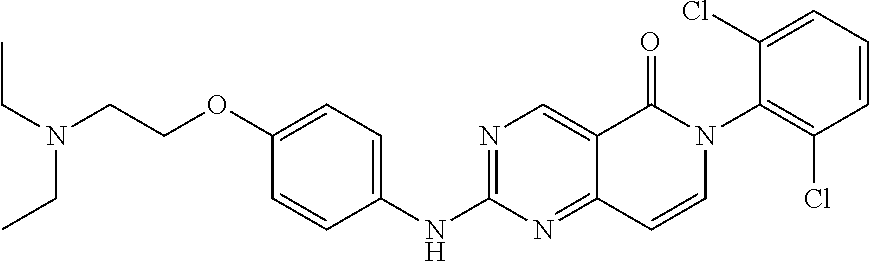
C(COC1=CC=C(NC2=NC=C3C(=N2)C=CN(C2=C(Cl)C=CC=C2Cl)C3=O)C=C1)N(CC)CC
